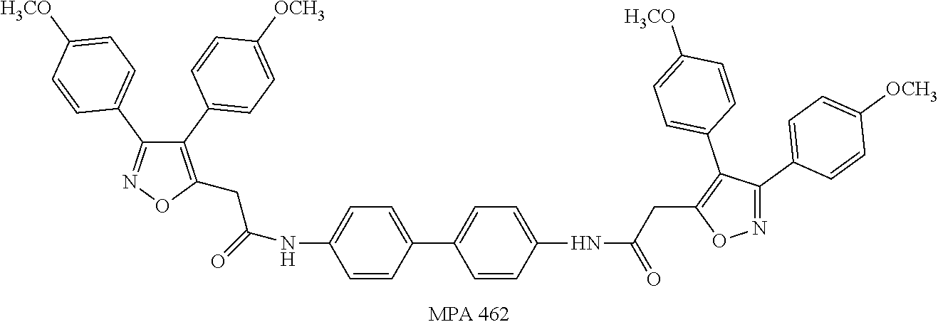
C1(C2=CC=C([OCH3])C=C2)=C(CC(NC2=CC=C(C3=CC=C(NC(CC4=C(C5=CC=C([H3CO])C=C5)C(C5=CC=C([OCH3])C=C5)=NO4)=O)C=C3)C=C2)=O)ON=C1C1=CC=C([H3CO])C=C1
